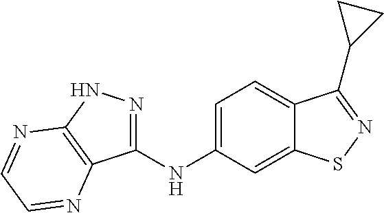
C1(NC2=CC=C3C(=C2)SN=C3C2CC2)=NNC2=C1N=CC=N2
